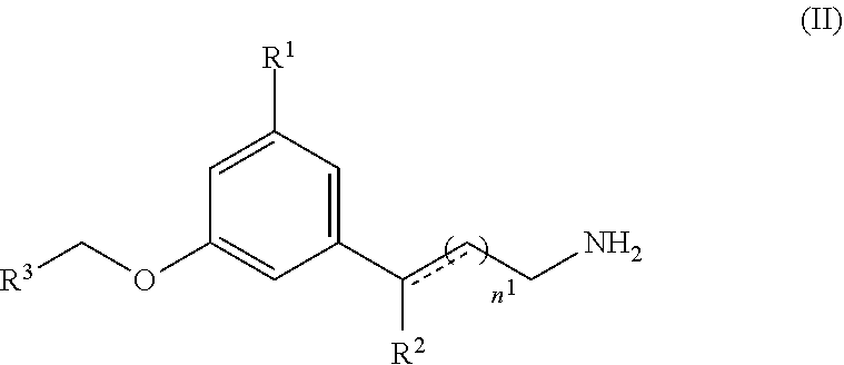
C1(c(cCN)[R2])=CC([R1])=CC(OC[R3])=C1
